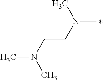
N(C)(CCN(C)C)C
